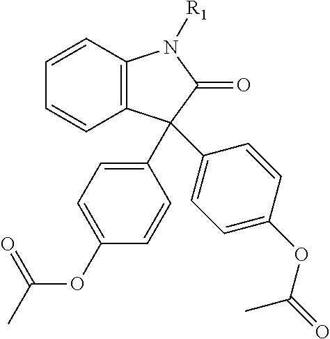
C12=C(C=CC=C1)N([R1])C(=O)C2(C1=CC=C(OC(C)=O)C=C1)C1=CC=C(OC(=O)C)C=C1
